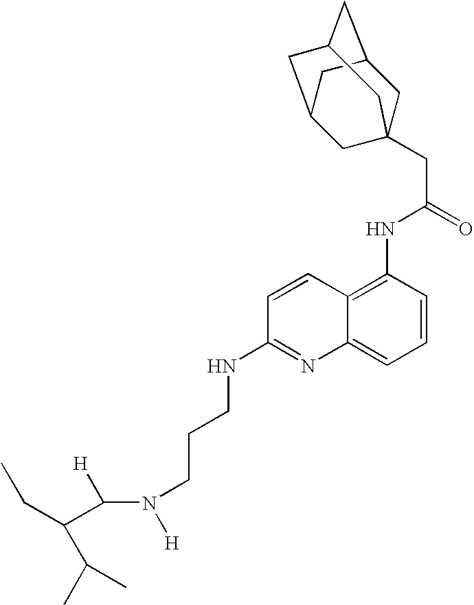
C([H])(N([H])CCCNC1=NC2=CC=CC(NC(CC34CC5CC(CC(C3)C5)C4)=O)=C2C=C1)C(CC)C(C)C
